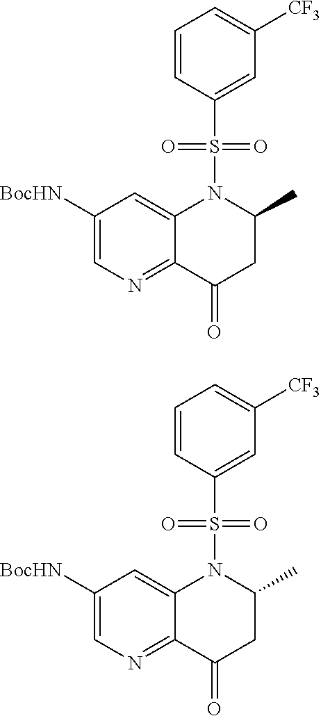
C1=CC(S(N2C3=CC([BocHN])=CN=C3C(=O)CC2C)(=O)=O)=CC([CF3])=C1.C1=CC(S(N2C3=CC([BocHN])=CN=C3C(=O)CC2C)(=O)=O)=CC([CF3])=C1
